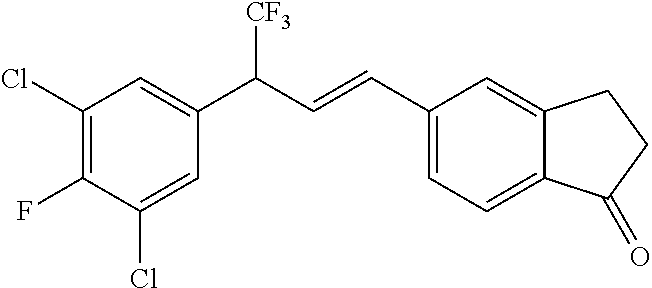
C1(Cl)=C(F)C(Cl)=CC(C(C=CC2=CC=C3C(=C2)CCC3=O)[CF3])=C1
